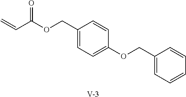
[V].C1(COC(C=C)=O)=CC=C(OCC2=CC=CC=C2)C=C1
